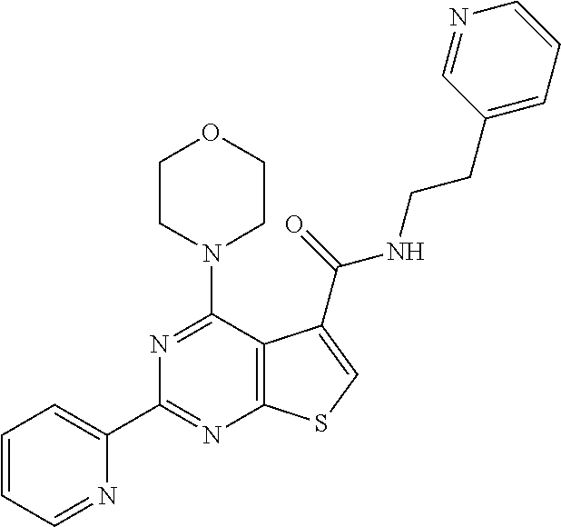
C1(C2=CC=CC=N2)=NC2=C(C(N3CCOCC3)=N1)C(C(=O)NCCC1=CC=CN=C1)=CS2
